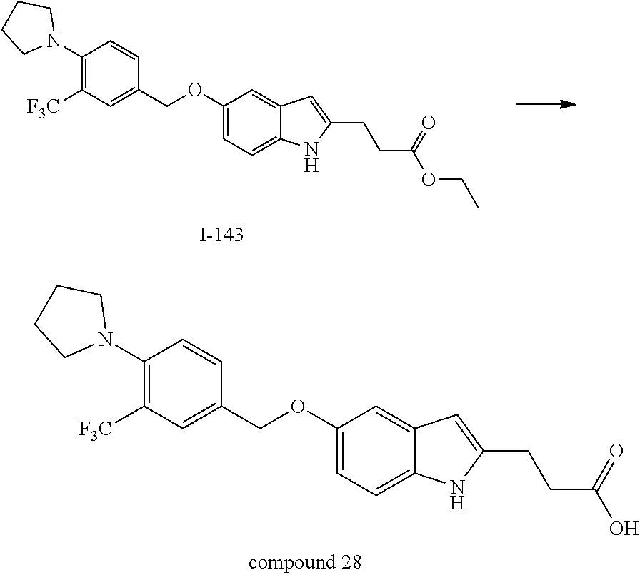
C1(N2CCCC2)=C([F3C])C=C(COC2=CC=C3C(=C2)C=C(CCC(=O)OCC)N3)C=C1.C1(N2CCCC2)=C([F3C])C=C(COC2=CC=C3C(=C2)C=C(CCC(=O)O)N3)C=C1
